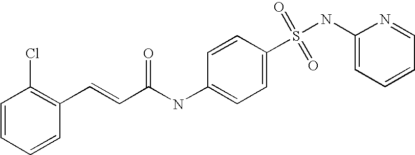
C1=CC=CC(C=CC(NC2=CC=C(S(NC3=CC=CC=N3)(=O)=O)C=C2)=O)=C1Cl
